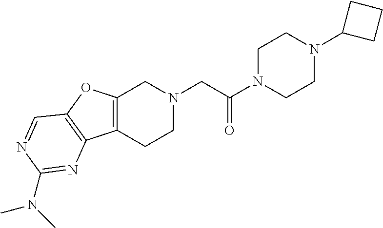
C1N(C(CN2CC3=C(CC2)C2=C(O3)C=NC(N(C)C)=N2)=O)CCN(C2CCC2)C1
